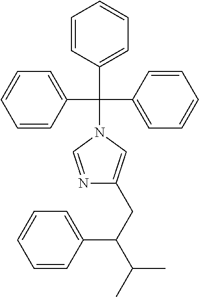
C1=CC(C(N2C=NC(CC(C3=CC=CC=C3)C(C)C)=C2)(C2=CC=CC=C2)C2=CC=CC=C2)=CC=C1
